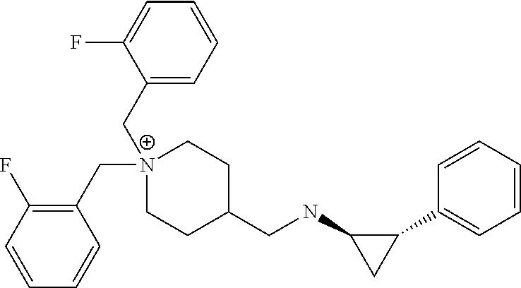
C1(C2=CC=CC=C2)C(NCC2CC[N+](CC3=C(F)C=CC=C3)(CC3=CC=CC=C3F)CC2)C1
